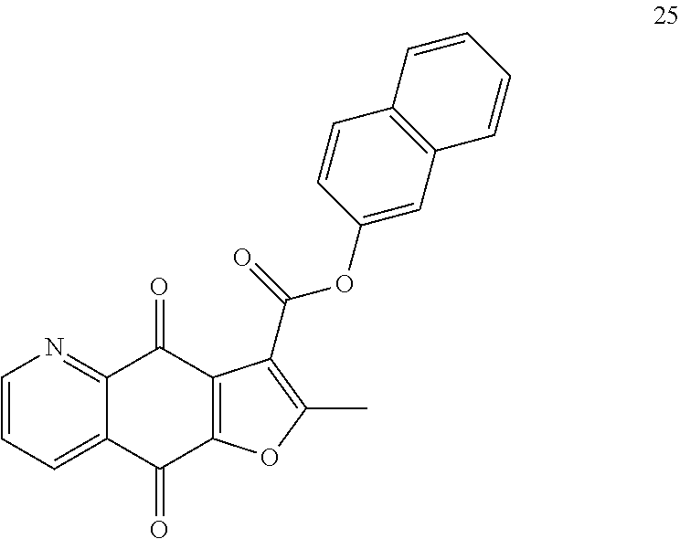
C1=CC=C2C(=N1)C(=O)C1=C(C2=O)OC(C)=C1C(=O)OC1=CC2=C(C=C1)C=CC=C2
